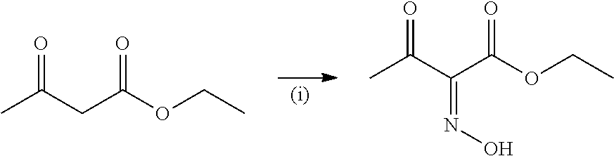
O=C(CC(OCC)=O)C.O=C(C(C(OCC)=O)=NO)C
